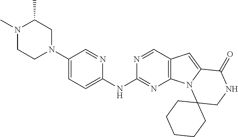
C1(N2CC(C)N(C)CC2)=CC=C(NC2=NC3=C(C=N2)C=C2N3C3(CNC2=O)CCCCC3)N=C1
